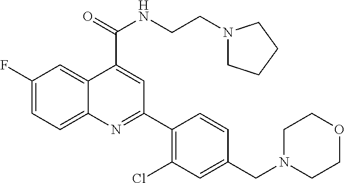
C1(F)=CC=C2C(=C1)C(C(=O)NCCN1CCCC1)=CC(C1=C(Cl)C=C(CN3CCOCC3)C=C1)=N2
